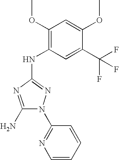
C1(N)=NC(NC2=C(OC)C=C(OC)C(C(F)(F)F)=C2)=NN1C1=NC=CC=C1
